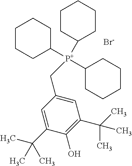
[Br-].[P+](CC1=CC(C(C)(C)C)=C(O)C(C(C)(C)C)=C1)(C1CCCCC1)(C1CCCCC1)C1CCCCC1
